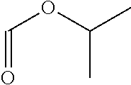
C(=O)OC(C)C
